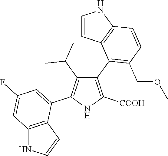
C1(C2=C(COC)C=CC3=C2C=CN3)=C([COOH])NC(C2=CC(F)=CC3=C2C=CN3)=C1C(C)C
